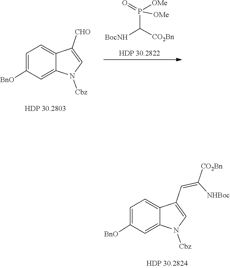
C([CO2Bn])([BocNH])P([OMe])([OMe])=O.N1([Cbz])C=C([CHO])C2=CC=C([BnO])C=C12.N1([Cbz])C2=CC([BnO])=CC=C2C(C=C([CO2Bn])[NHBoc])=C1
